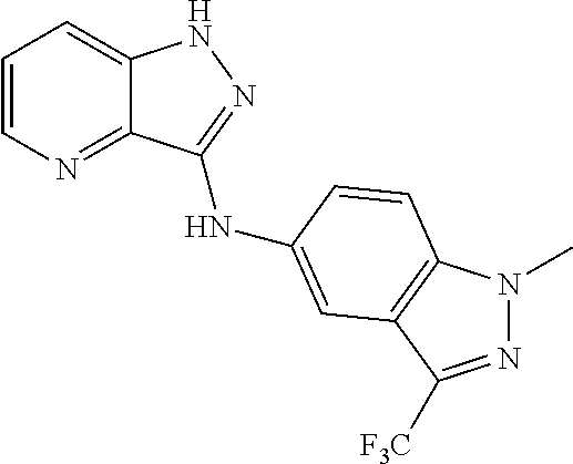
C1=CN=C2C(=C1)NN=C2NC1=CC2=C(N(C)N=C2[F3C])C=C1
